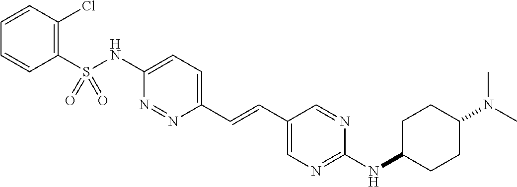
C1(S(NC2=CC=C(C=CC3=CN=C(NC4CCC(N(C)C)CC4)N=C3)N=N2)(=O)=O)=C(Cl)C=CC=C1
